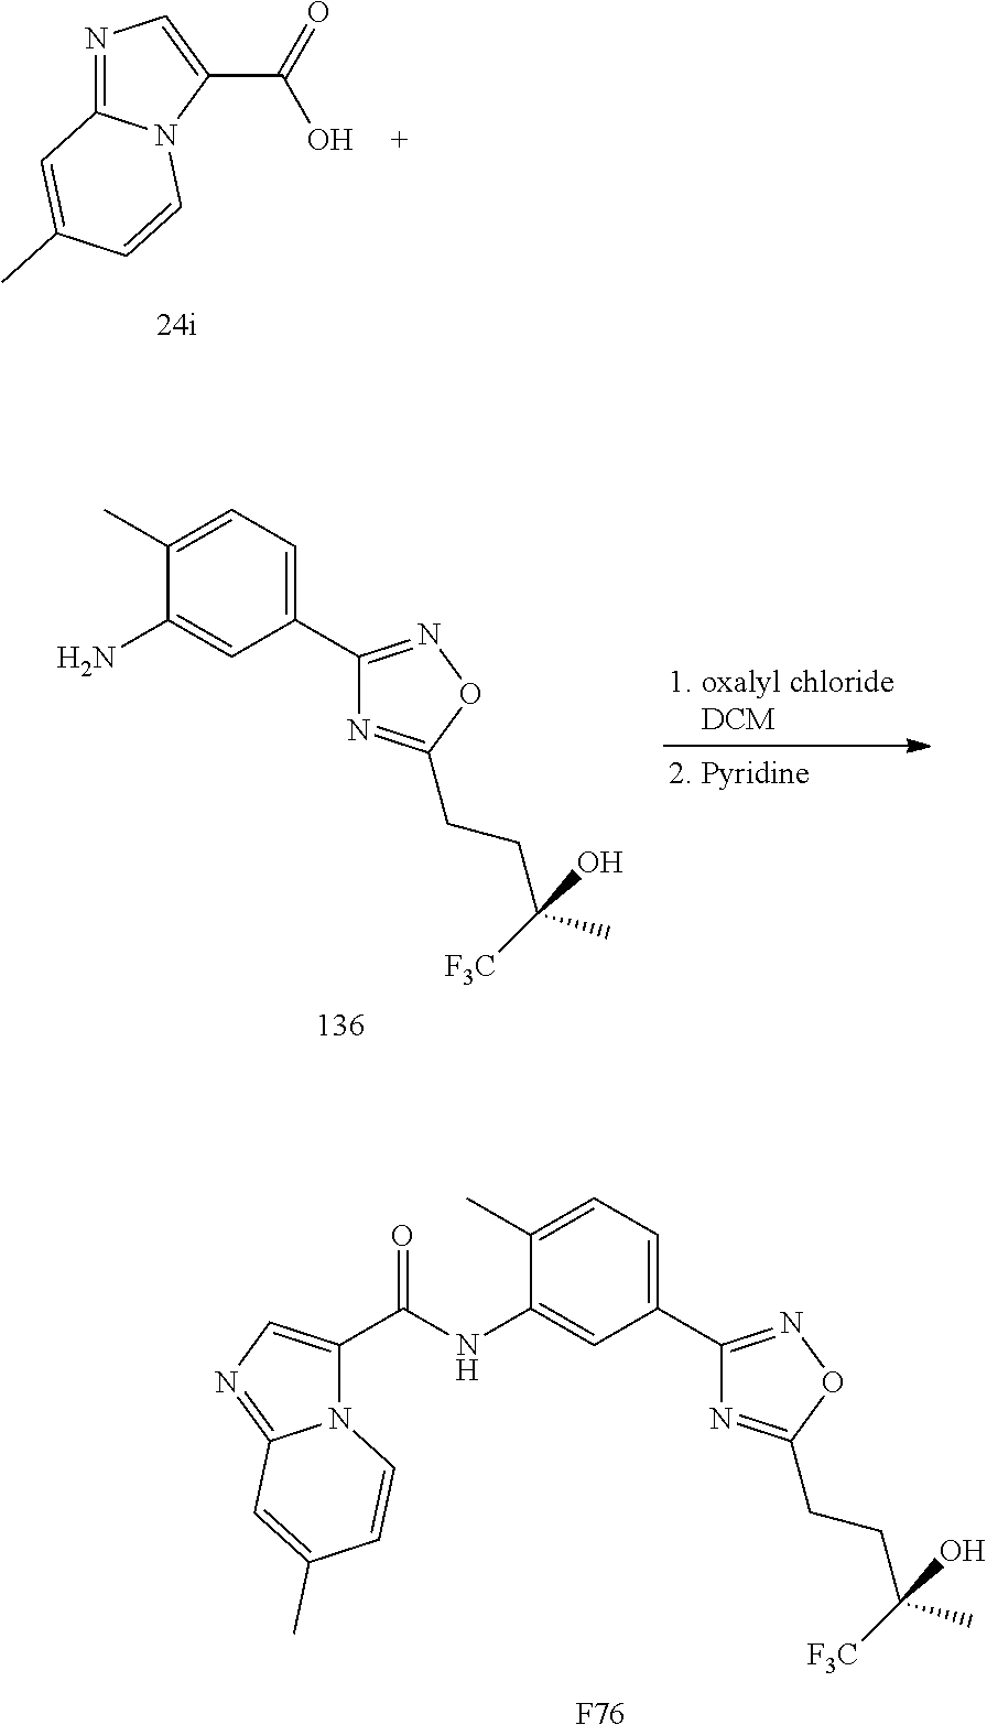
N1=C2N(C(C(=O)O)=C1)C=CC(C)=C2.[F76].C1(C2=NOC(CCC([F3C])(C)O)=N2)=CC=C(C)C(NC(C2=CN=C3N2C=CC(C)=C3)=O)=C1.C1(C2=NOC(CCC([F3C])(C)O)=N2)=CC=C(C)C(N)=C1
